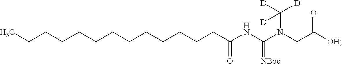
C(CCCCCC(=O)NC(N(CC([OH])=O)C([D])([D])[D])=[NBoc])CCCCCCC
